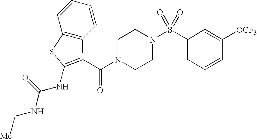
C1(S(N2CCN(C(=O)C3=C(NC(NC[Me])=O)SC4=C3C=CC=C4)CC2)(=O)=O)=CC=CC([OCF3])=C1
